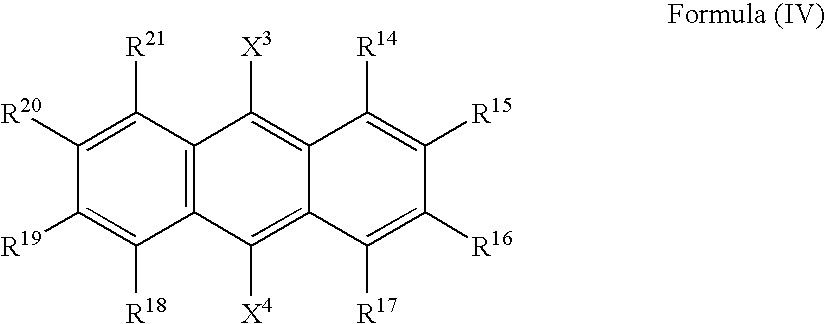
C12=C(C([R21])=C([R20])C([R19])=C1[R18])C([X3])=C1C(=C2[X4])C([R17])=C([R16])C([R15])=C1[R14]
